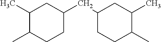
C1(C)C(C)CCC(CC2CCC(C)C(C)C2)C1
